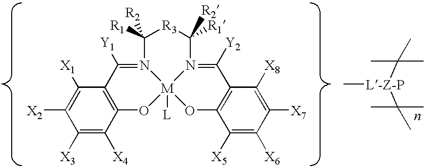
C1([X3])=C([X4])C2=C(C([X1])=C1[X2])C([Y1])=N1[M]3([L])(O2)OC2=C(C([Y2])=N3C([R1])([R2])[R3]C1([R1])[R2])C([X8])=C([X7])C([X6])=C2[X5].C[L-Z-P](C(C)(C)C)C(C)(C)C
